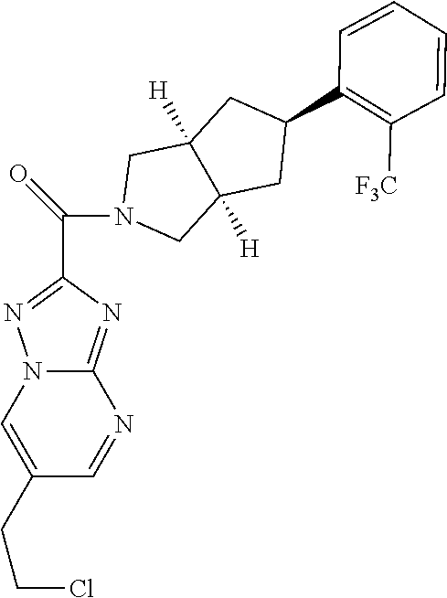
C12=NC(C(N3CC4([H])C([H])(C3)CC(C3=C([F3C])C=CC=C3)C4)=O)=NN1C=C(CCCl)C=N2
